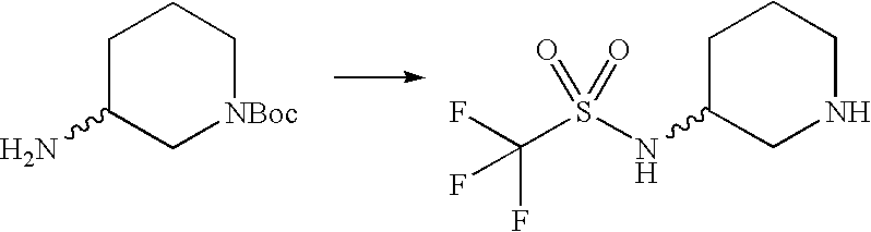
C1C(N)C[NBoc]CC1.C1C(NS(C(F)(F)F)(=O)=O)CNCC1
